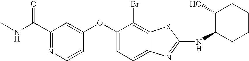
CNC(C1=NC=CC(OC2=CC=C3C(=C2Br)SC(NC2CCCCC2O)=N3)=C1)=O
